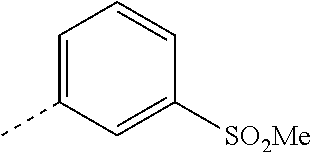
C1=C(C)C=C([SO2Me])C=C1
